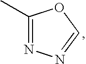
C1(C)=NN=CO1
